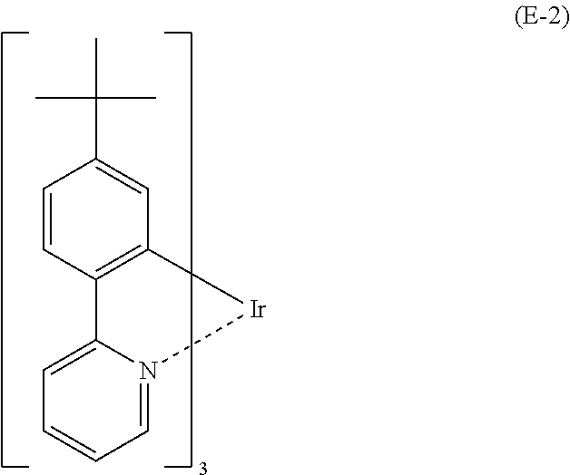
CC(C)(C)C1=CC2=C(C=C1)C1=CC=CC=N1[Ir]2
